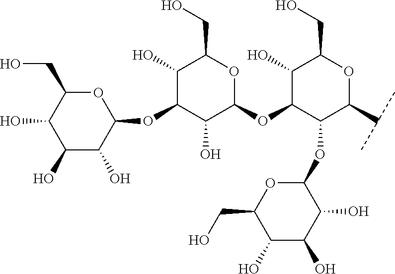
C1(O)C(OC2OC(CO)C(O)C(O)C2O)C(O)C(OC2C(OC3OC(CO)C(O)C(O)C3O)C(C(C)C)OC(CO)C2O)OC1CO
